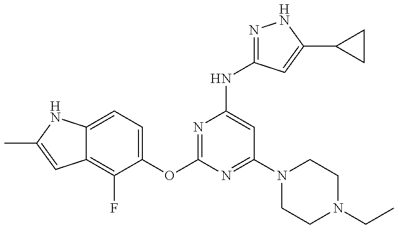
C12=C(F)C(OC3=NC(NC4=NNC(C5CC5)=C4)=CC(N4CCN(CC)CC4)=N3)=CC=C1NC(C)=C2
